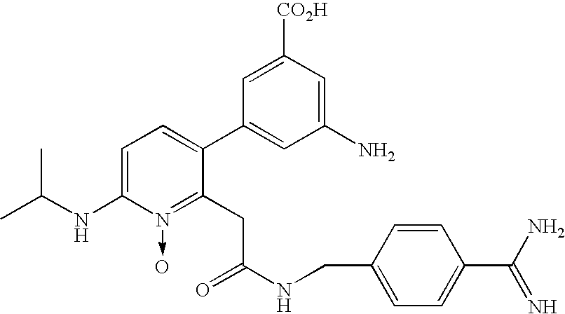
C1=C(NC(C)C)N(->O)=C(CC(NCC2=CC=C(C(N)=N)C=C2)=O)C(C2=CC(N)=CC([CO2H])=C2)=C1
